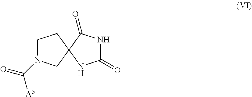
C(=O)([A5])N1CCC2(C1)C(=O)NC(=O)N2
